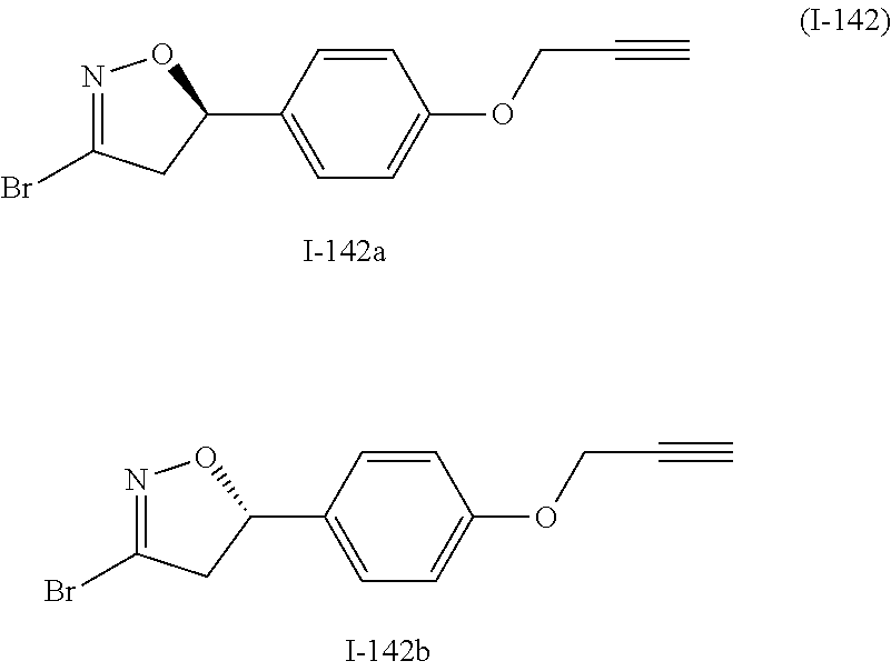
BrC1=NOC(C2=CC=C(OCC#C)C=C2)C1.BrC1=NOC(C2=CC=C(OCC#C)C=C2)C1
